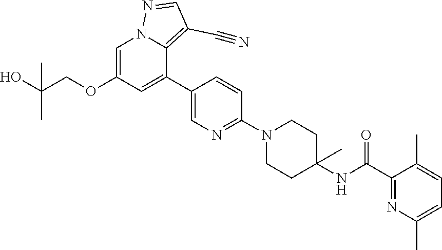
C1=C(OCC(O)(C)C)C=C(C2=CN=C(N3CCC(NC(C4=NC(C)=CC=C4C)=O)(C)CC3)C=C2)C2=C(C#N)C=NN12
